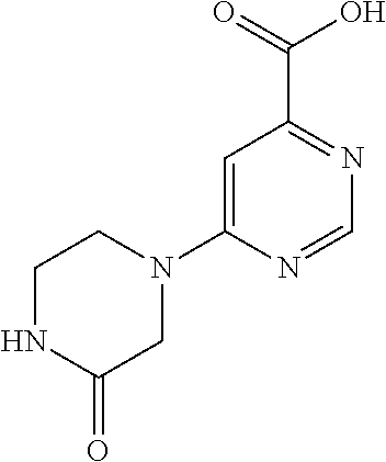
C1=C(N2CCNC(=O)C2)N=CN=C1C(=O)O
